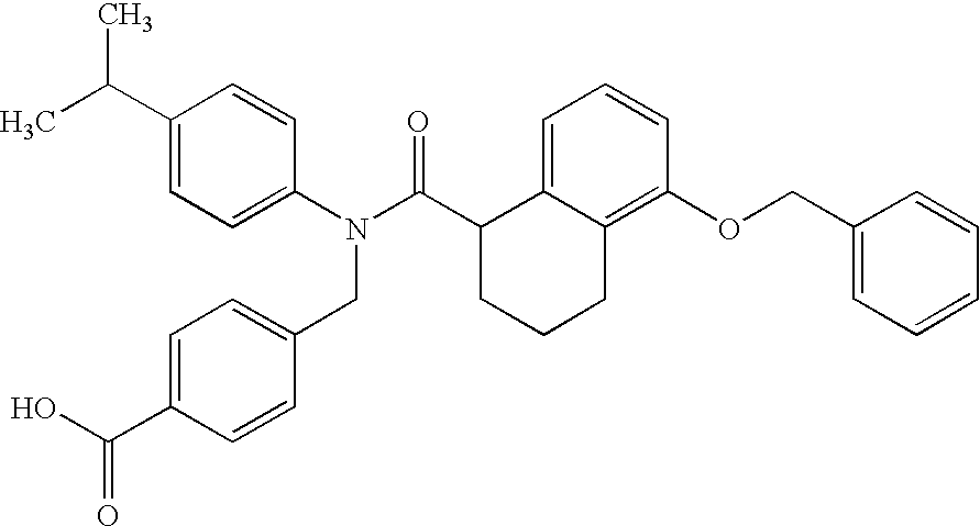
C1(C(C)C)=CC=C(N(C(C2CCCC3=C(OCC4=CC=CC=C4)C=CC=C23)=O)CC2=CC=C(C(O)=O)C=C2)C=C1
